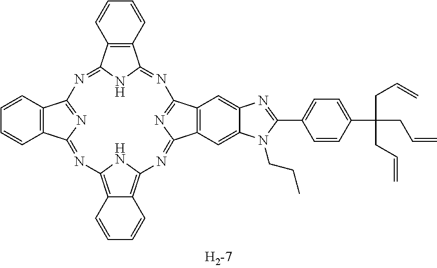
C12=C(C=CC=C1)C1=NC3=NC(=NC4=C5C=CC=CC5=C(N4)N=C4C5=C(C(=N4)N=C2N1)C=CC=C5)C1=C3C=C2C(=C1)N(CCC)C(C1=CC=C(C(CC=C)(CC=C)CC=C)C=C1)=N2
